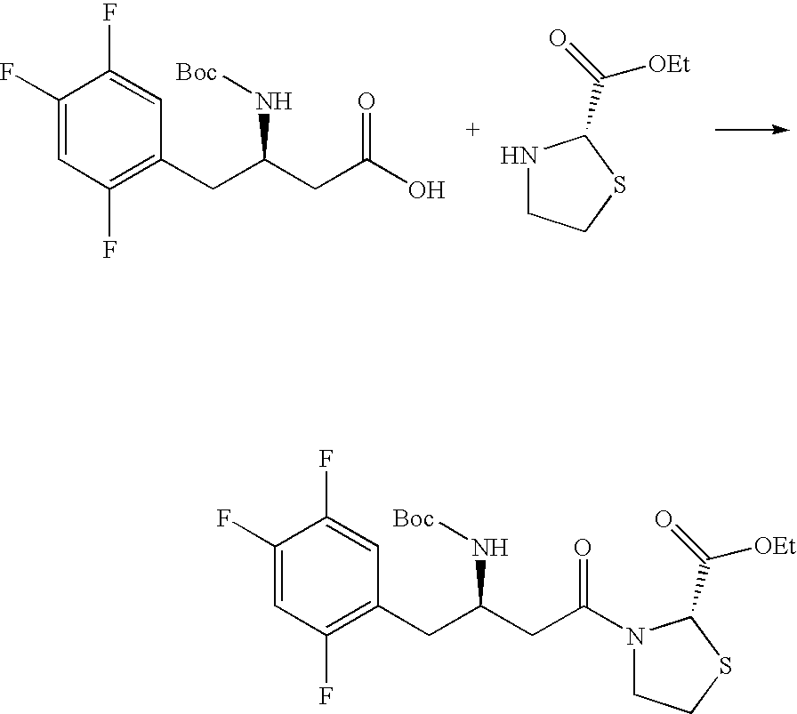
C1(F)=CC(F)=C(CC(CC(O)=O)N[Boc])C=C1F.N1CCSC1C(=O)[OEt].C1(F)=CC(F)=C(CC(CC(=O)N2CCSC2C(=O)[OEt])N[Boc])C=C1F
